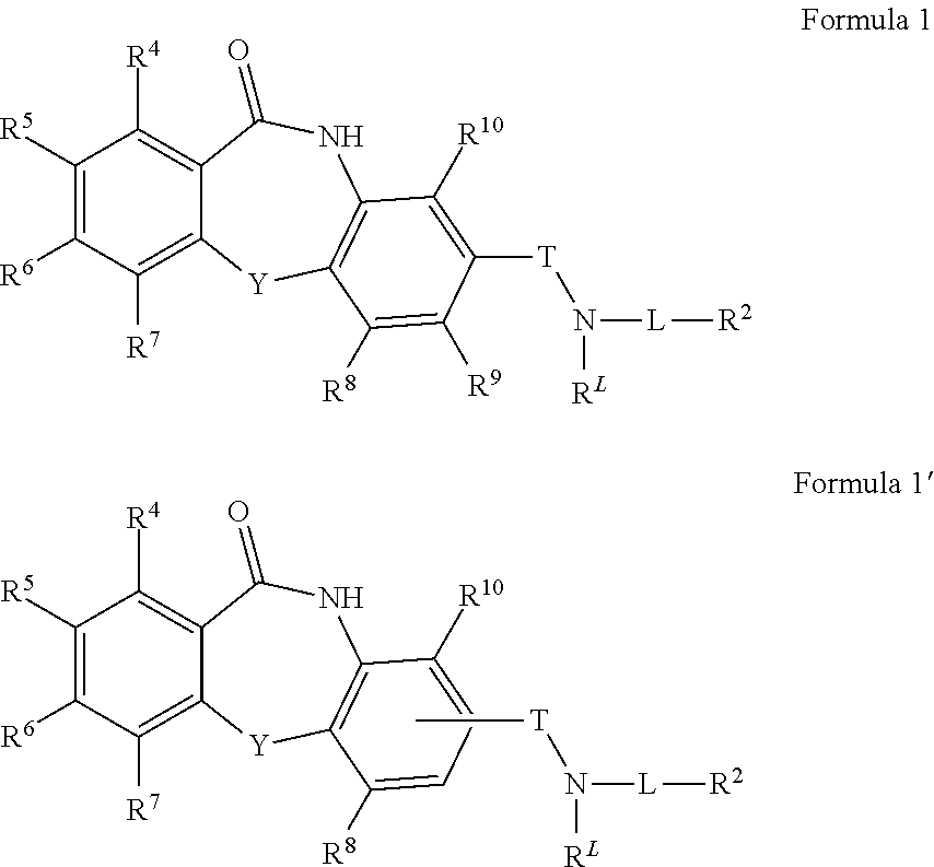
C1([R5])=C([R6])C([R7])=C2C(=C1[R4])C(=O)NC1=C([Y]2)C([R8])=CC=C1[R10].C[T]N([L][R2])[RL].C1([R5])=C([R6])C([R7])=C2C(=C1[R4])C(=O)NC1=C([Y]2)C([R8])=C([R9])C([T]N([L][R2])[RL])=C1[R10]
